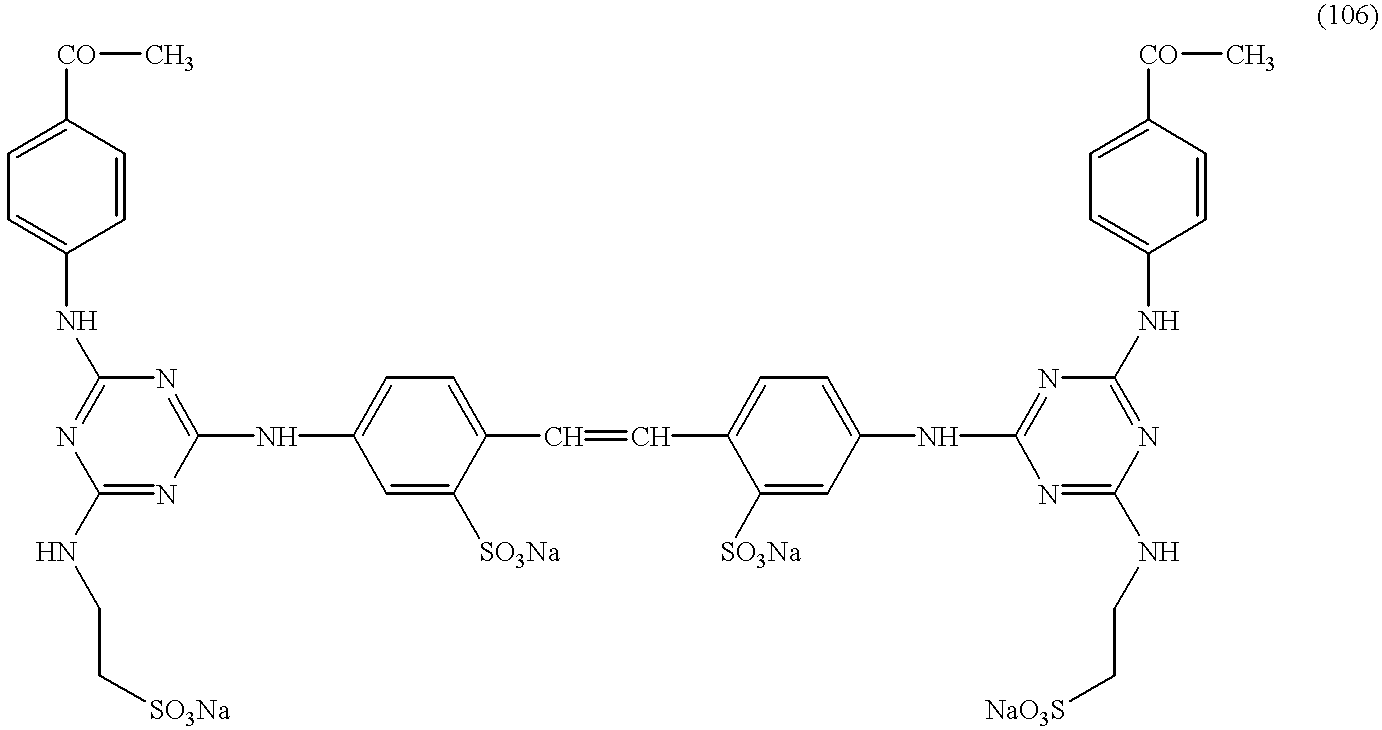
C1=CC([CO]C)=CC=C1NC1=NC(NCC[SO3Na])=NC(NC2=CC=C(C=CC3=CC=C(NC4=NC(NC5=CC=C([CO]C)C=C5)=NC(NCC[NaO3S])=N4)C=C3[SO3Na])C([SO3Na])=C2)=N1
